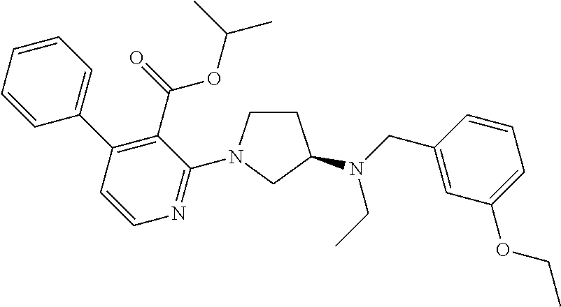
C1=CC=CC(C2=C(C(=O)OC(C)C)C(N3CCC(N(CC)CC4=CC(OCC)=CC=C4)C3)=NC=C2)=C1
